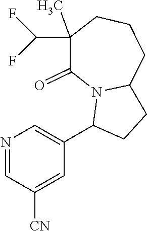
N1=CC([CN])=CC(C2CCC3N2C(=O)C(C(F)F)(C)CCC3)=C1
